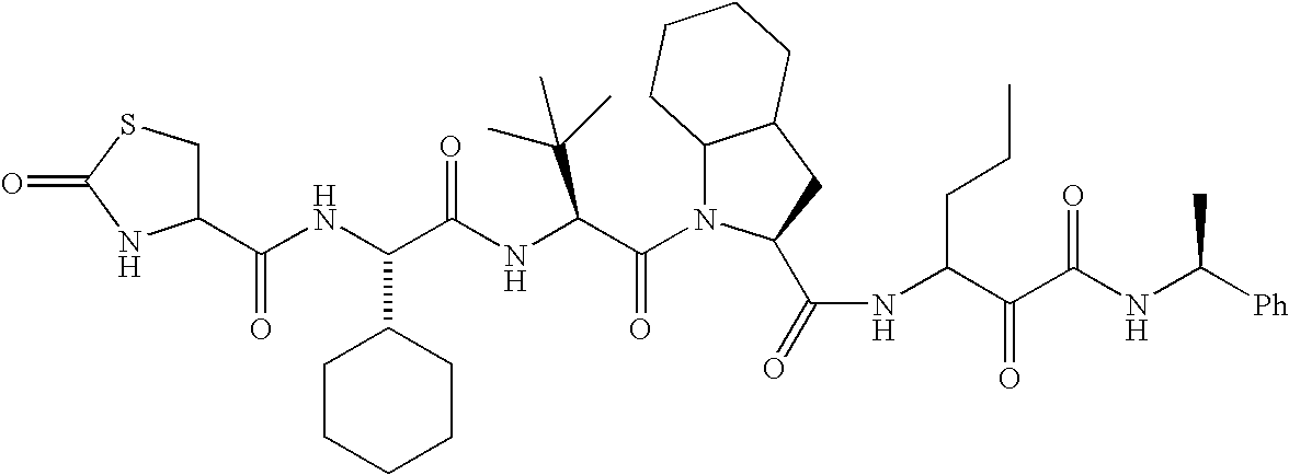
C1(C(NC(C(NC(C(N2C3C(CC2C(=O)NC(C(C(NC(C)[Ph])=O)=O)CCC)CCCC3)=O)C(C)(C)C)=O)C2CCCCC2)=O)CSC(=O)N1
